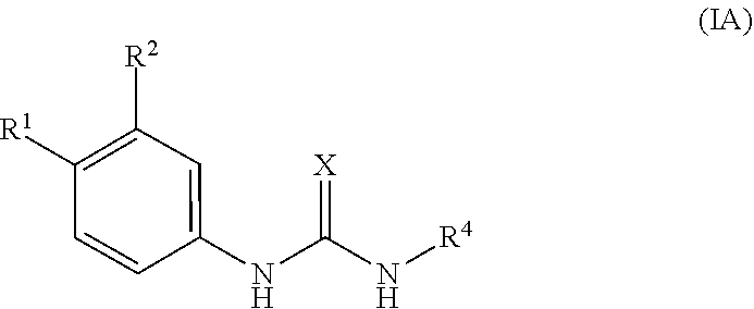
N([R4])C(=[X])NC1=CC([R2])=C([R1])C=C1
